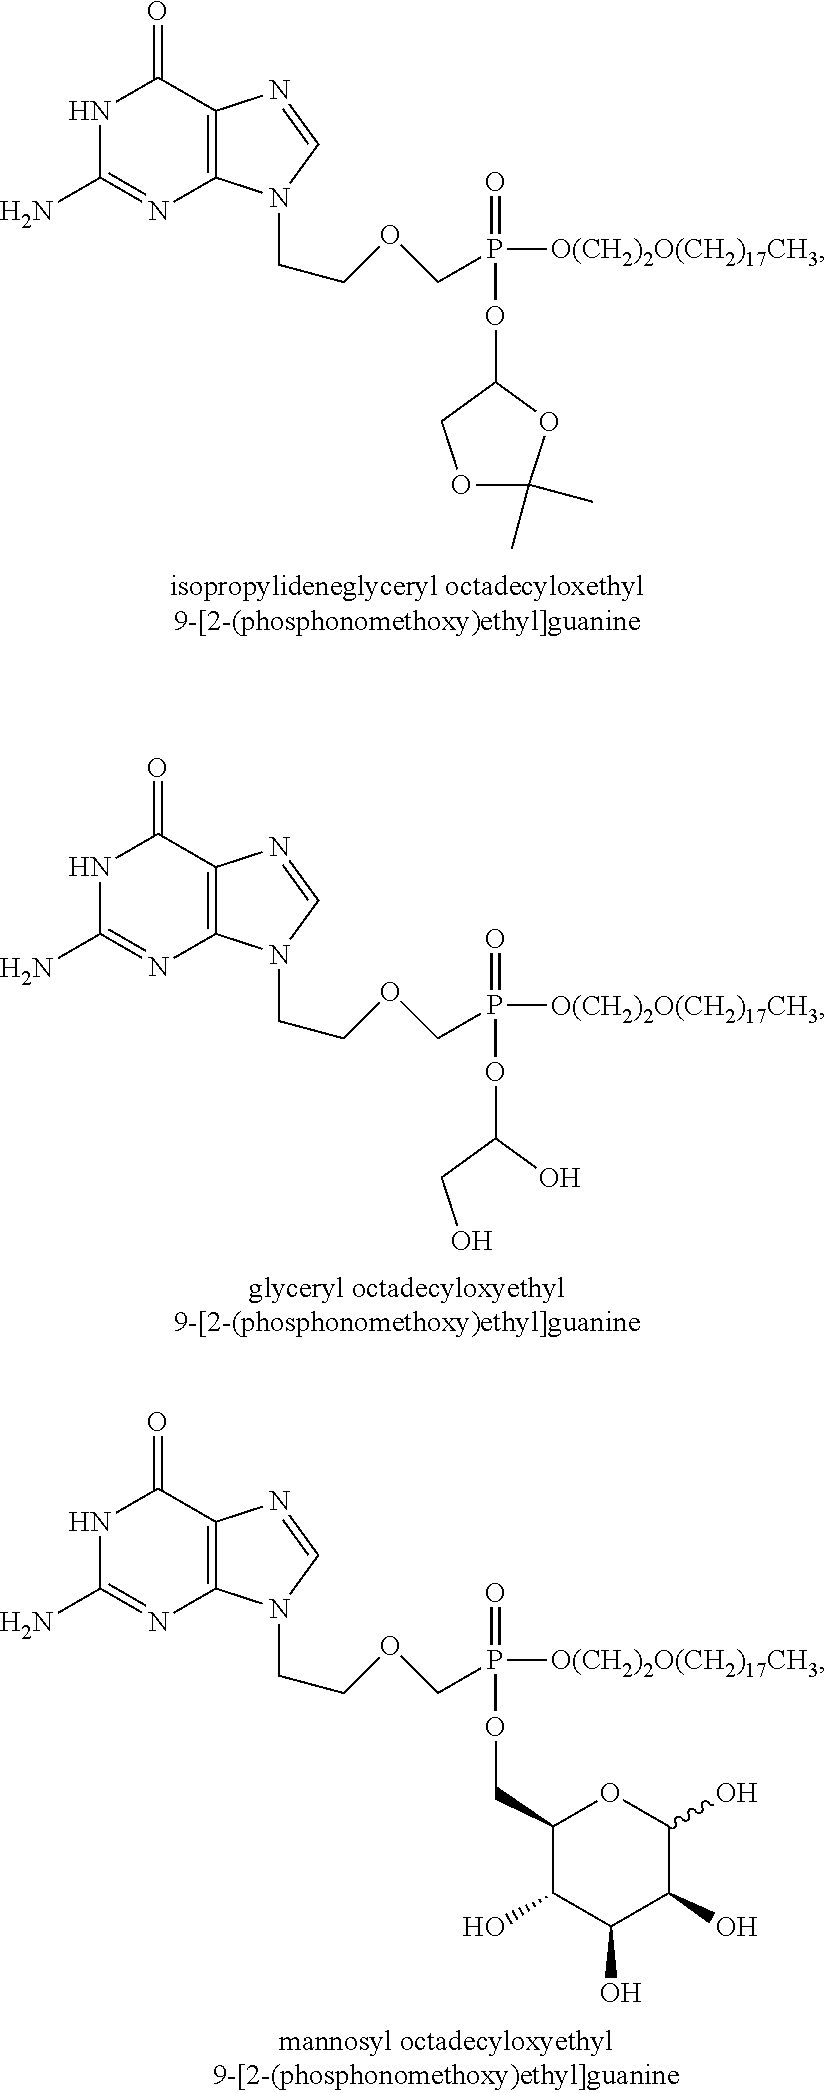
N1C(N)=NC2=C(C1=O)N=CN2CCOCP(=O)(OC1OC(C)(C)OC1)[O(CH2)2O(CH2)17CH3].N1C(N)=NC2=C(C1=O)N=CN2CCOCP(=O)(OC(O)CO)[O(CH2)2O(CH2)17CH3].N1C(N)=NC2=C(C1=O)N=CN2CCOCP(=O)(OCC1C(O)C(O)C(O)C(O)O1)[O(CH2)2O(CH2)17CH3]
